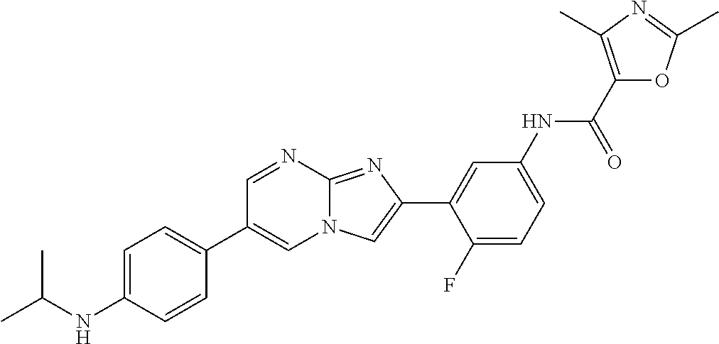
C1=NC2=NC(C3=CC(NC(C4=C(C)N=C(C)O4)=O)=CC=C3F)=CN2C=C1C1=CC=C(NC(C)C)C=C1
